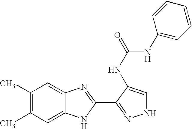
C1(C)=C(C)C=C2C(=C1)N=C(C1=NNC=C1NC(=O)NC1=CC=CC=C1)N2
